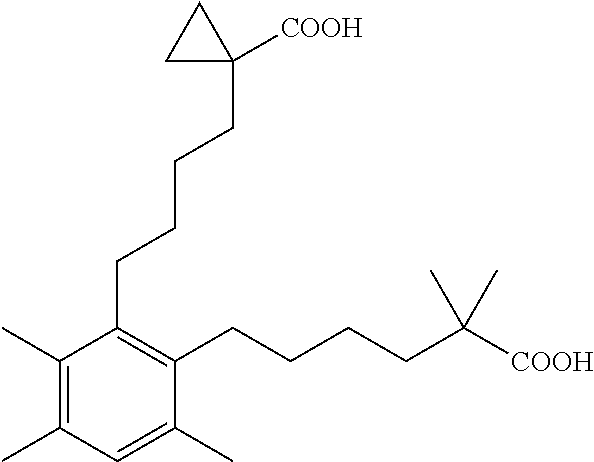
C1(C)=C(C)C=C(C)C(CCCCC([COOH])(C)C)=C1CCCCC1([COOH])CC1
